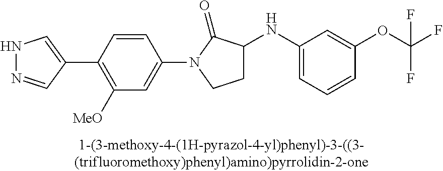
N1N=CC(C2=C([OMe])C=C(N3CCC(NC4=CC=CC(OC(F)(F)F)=C4)C3=O)C=C2)=C1
